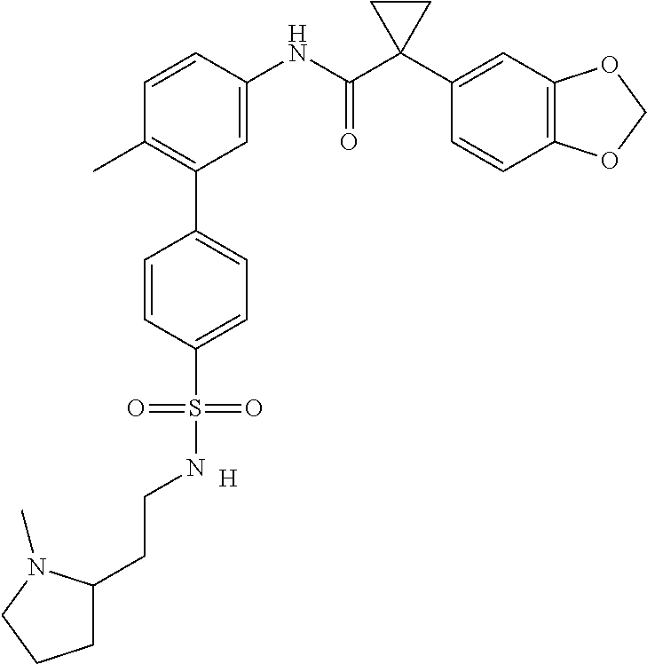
C1=C(NC(C2(C3=CC4=C(C=C3)OCO4)CC2)=O)C=CC(C)=C1C1=CC=C(S(=O)(=O)NCCC2CCCN2C)C=C1.[H]
